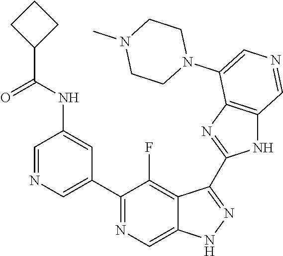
C1(C2=CN=CC(NC(C3CCC3)=O)=C2)=NC=C2C(=C1F)C(C1=NC3=C(N1)C=NC=C3N1CCN(C)CC1)=NN2
